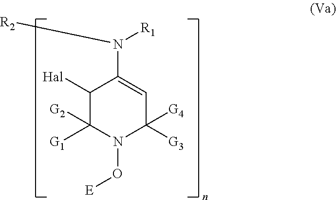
C1([Hal])C([G2])([G1])N(O[E])C([G4])([G3])C=C1N([R2])[R1]
